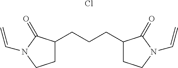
C1C(CCCC2CCN(C=C)C2=O)C(=O)N(C=C)C1.Cl
